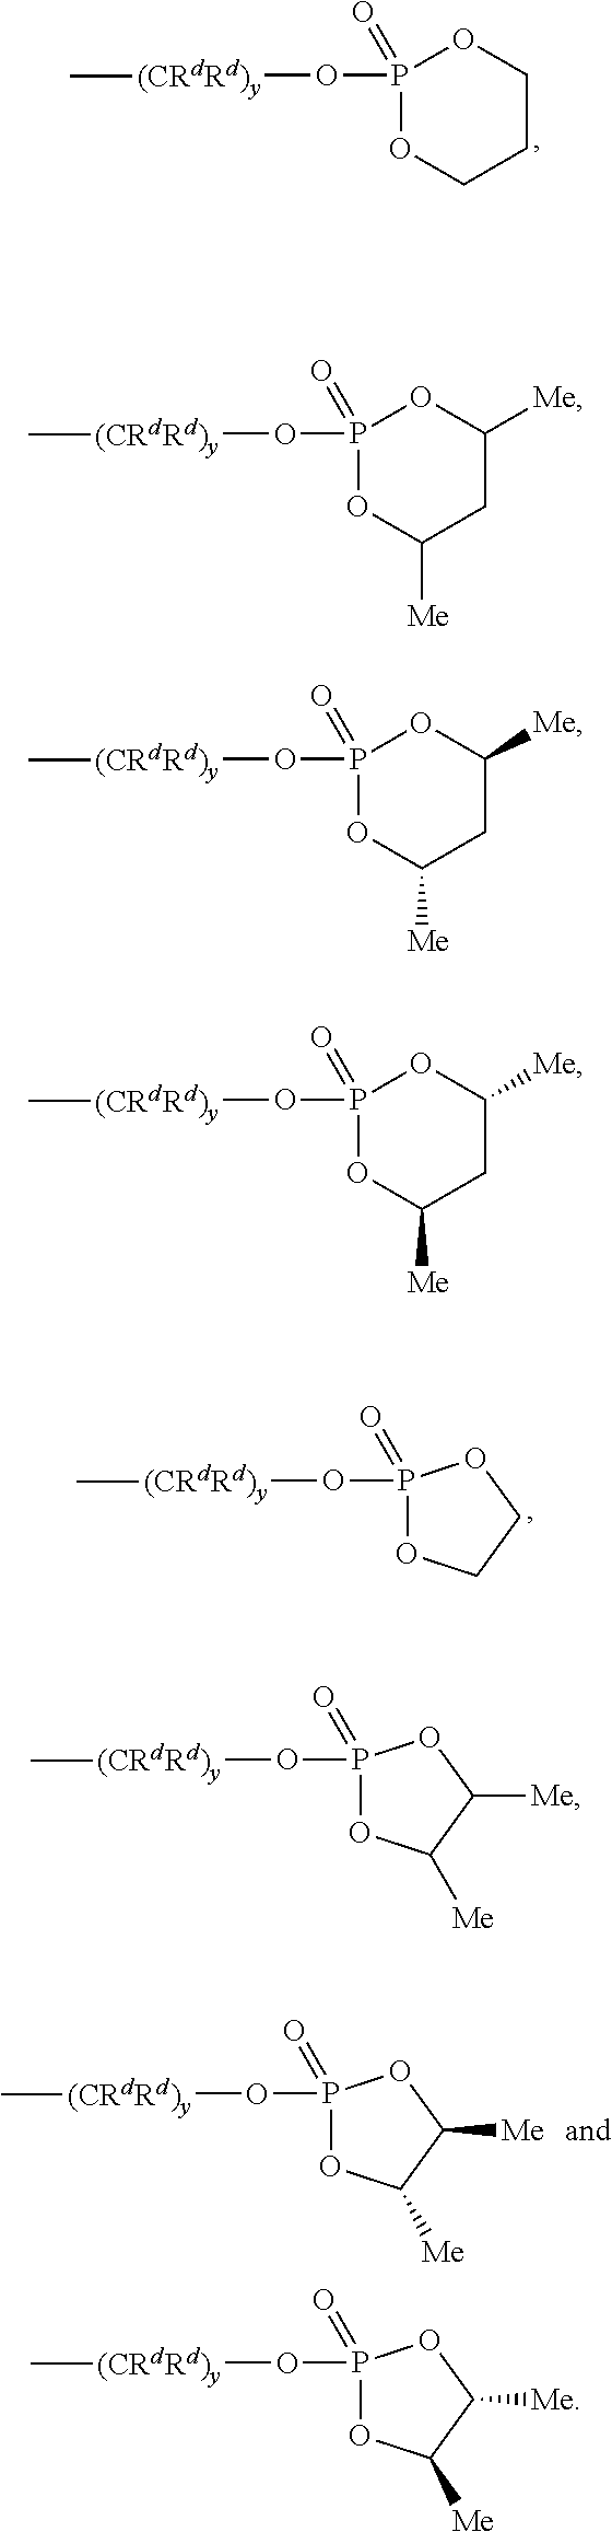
P1(O[(CRdRd)y]C)(=O)OC([Me])CC([Me])O1.P1(O[(CRdRd)y]C)(=O)OC([Me])CC([Me])O1.P1(O[(CRdRd)y]C)(=O)OC([Me])CC([Me])O1.P1(O[(CRdRd)y]C)(=O)OC([Me])C([Me])O1.P1(O[(CRdRd)y]C)(=O)OC([Me])C([Me])O1.P1(O[(CRdRd)y]C)(=O)OCCCO1.P1(O[(CRdRd)y]C)(=O)OCCO1.P1(O[(CRdRd)y]C)(=O)OC([Me])C([Me])O1
